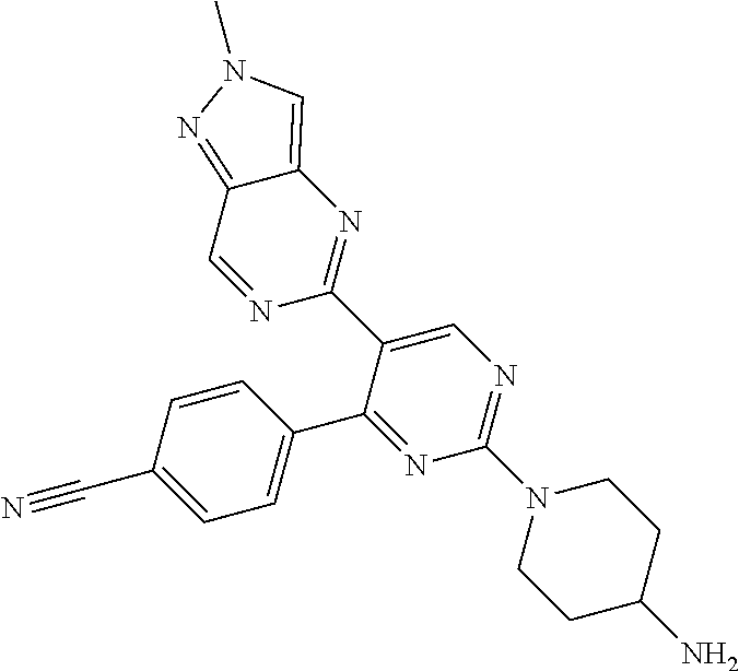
C1=CC(C#N)=CC=C1C1=NC(N2CCC(N)CC2)=NC=C1C1=NC2=CN(C)N=C2C=N1
